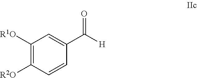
C1([R1O])=C([R2O])C=CC(C([H])=O)=C1
